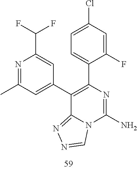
N1=C(C)C=C(C2=C(C3=CC=C(Cl)C=C3F)N=C(N)N3C2=NN=C3)C=C1C(F)F
